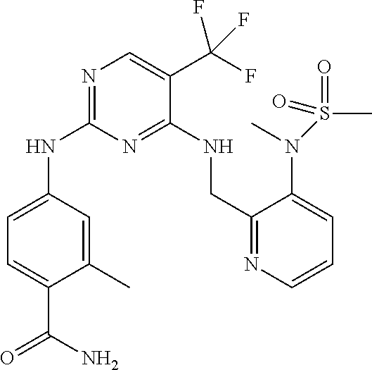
C1=C(NC2=NC=C(C(F)(F)F)C(NCC3=NC=CC=C3N(C)S(C)(=O)=O)=N2)C=C(C)C(C(N)=O)=C1
